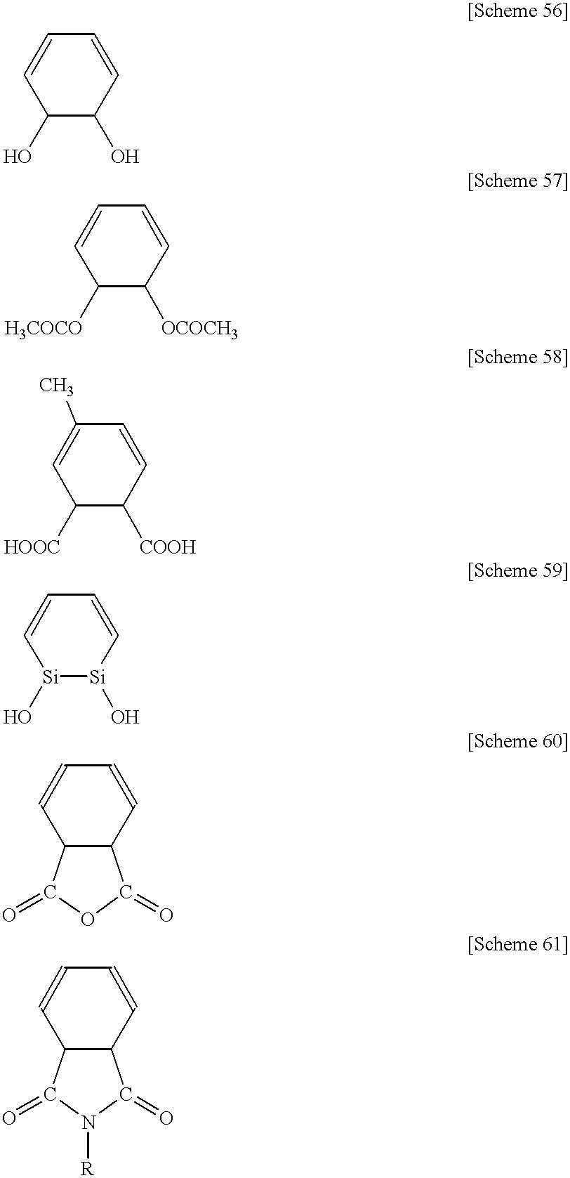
C1=CC=CC(O)C1O.C1=CC=CC([H3COCO])C1[OCOCH3].C1=CC(C)=CC([HOOC])C1[COOH].C1=CC=C[Si](O)[Si]1O.C1=CC=CC2C1C(=O)OC2=O.C1=CC=CC2C1C(=O)N([R])C2=O
